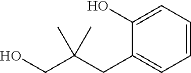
OCC(CC1=CC=CC=C1O)(C)C
